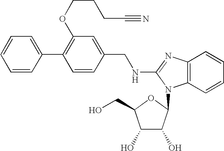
C1=C(C2=C(OCCCC#N)C=C(CNC3=NC4=C(C=CC=C4)N3C3C(O)C(O)C(CO)O3)C=C2)C=CC=C1
